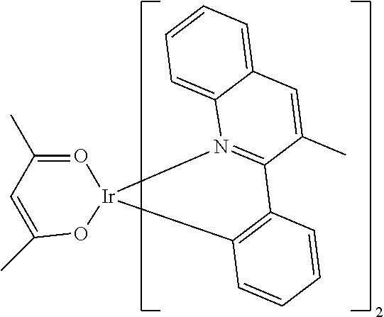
C12=C(C=CC=C1)C1=N(C3=CC=CC=C3C=C1C)[Ir]21OC(C)=CC(C)=O1
